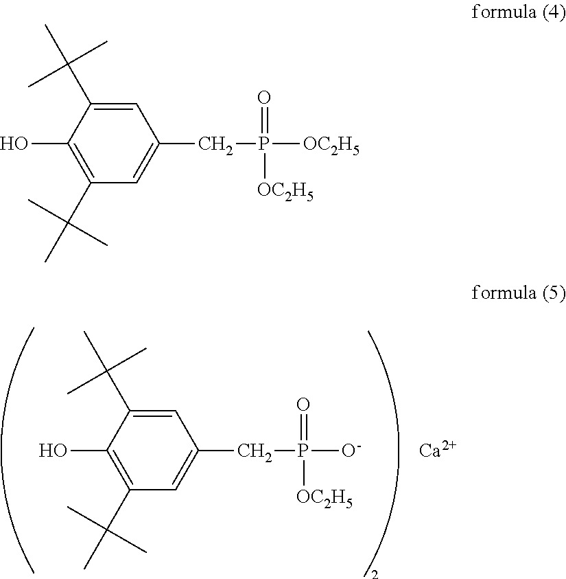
C1(C(C)(C)C)=CC(CP([O-])(=O)[OC2H5])=CC(C(C)(C)C)=C1O.[Ca].C1(C(C)(C)C)=CC(CP([OC2H5])(=O)[OC2H5])=CC(C(C)(C)C)=C1O
